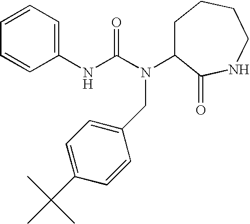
C1=CC=CC(NC(N(C2CCCCNC2=O)CC2=CC=C(C(C)(C)C)C=C2)=O)=C1
